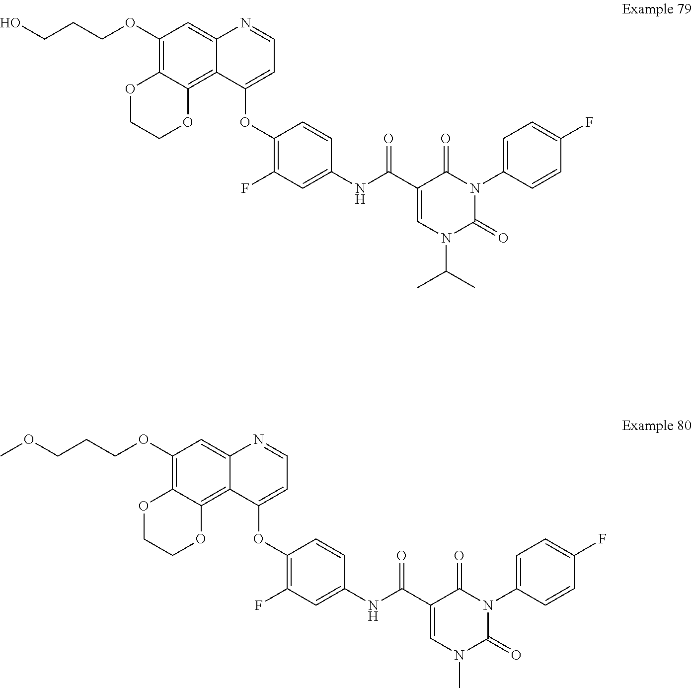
C(OC1=C2C(=C3C(=C1)N=CC=C3OC1=C(F)C=C(NC(C3=CN(C(C)C)C(=O)N(C4=CC=C(F)C=C4)C3=O)=O)C=C1)OCCO2)CCO.C(OC1=C2C(=C3C(=C1)N=CC=C3OC1=C(F)C=C(NC(C3=CN(C)C(=O)N(C4=CC=C(F)C=C4)C3=O)=O)C=C1)OCCO2)CCOC
